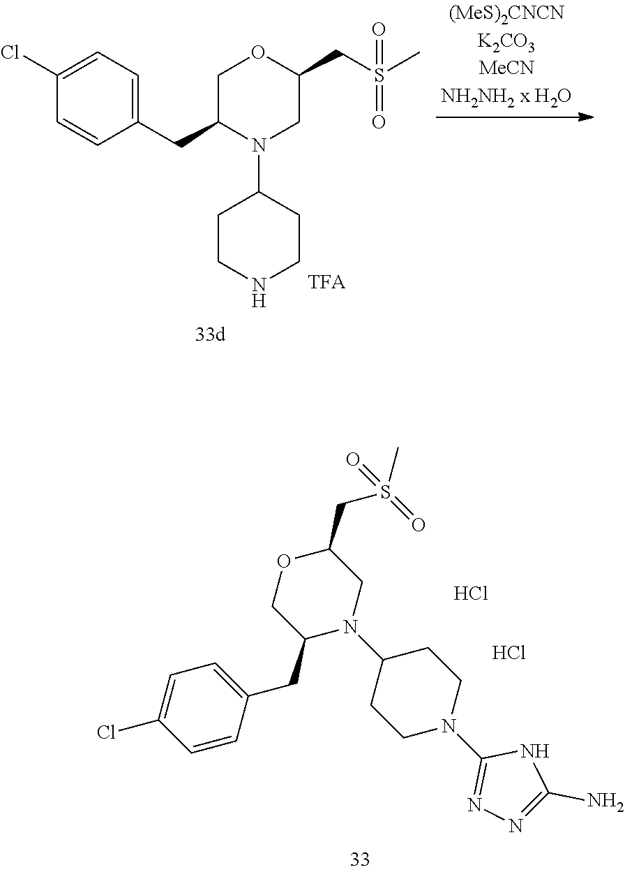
C1(CS(=O)(C)=O)OCC(CC2=CC=C(Cl)C=C2)N(C2CCN(C3=NN=C(N)N3)CC2)C1.Cl.Cl.C1(Cl)=CC=C(CC2N(C3CCNCC3)CC(CS(C)(=O)=O)OC2)C=C1
